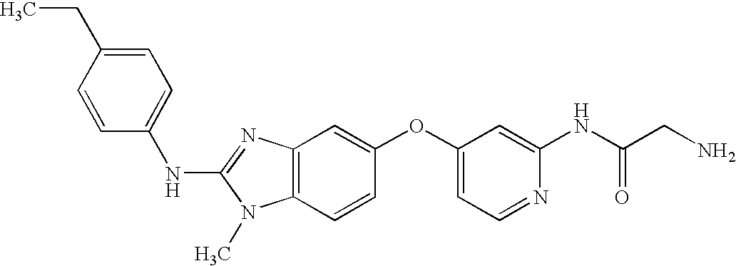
N(C1=NC2=C(N1C)C=CC(OC1=CC=NC(NC(CN)=O)=C1)=C2)C1=CC=C(CC)C=C1
